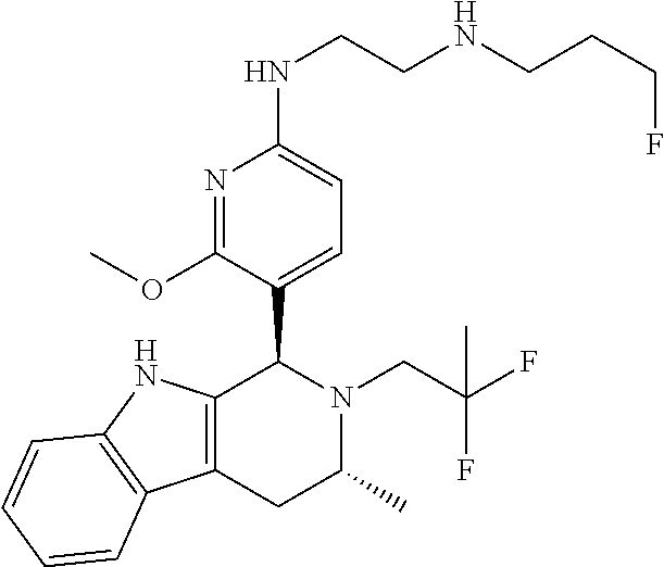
C12=C(NC3=C1C=CC=C3)C(C1=CC=C(NCCNCCCF)N=C1OC)N(CC(F)(F)C)C(C)C2
